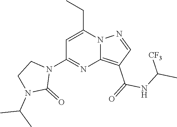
C12=C(C(=O)NC(C)[CF3])C=NN1C(CC)=CC(N1CCN(C(C)C)C1=O)=N2
